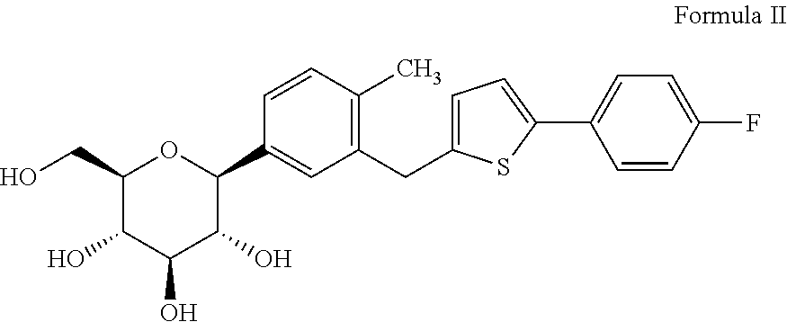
C1(CC2=CC=C(C3=CC=C(F)C=C3)S2)=C(C)C=CC(C2OC(CO)C(O)C(O)C2O)=C1
